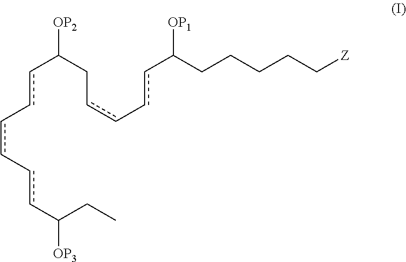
CCC([OP3])cc-cc-ccC([OP2])Ccc-ccC([OP1])CCCCC[Z]
